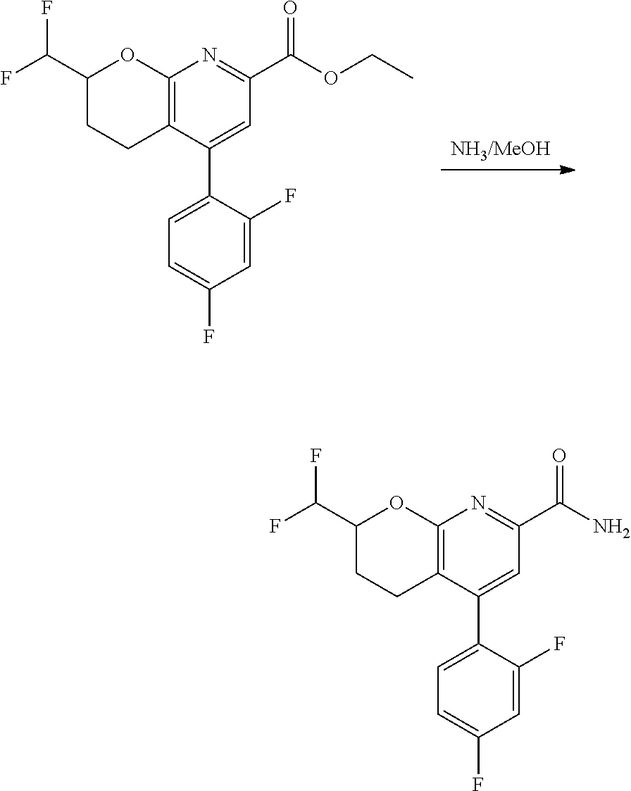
[NH3/MeOH].C12=C(C(C3=CC=C(F)C=C3F)=CC(C(=O)OCC)=N1)CCC(C(F)F)O2.C12=C(C(C3=CC=C(F)C=C3F)=CC(C(=O)N)=N1)CCC(C(F)F)O2
